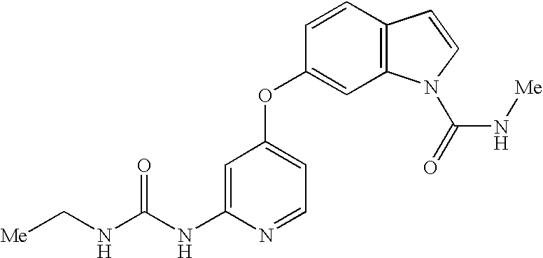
C(NC1=CC(OC2=CC3=C(C=C2)C=CN3C(=O)N[Me])=CC=N1)(NC[Me])=O
